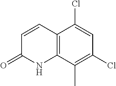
C12=C(C(C)=C(Cl)C=C1Cl)NC(=O)C=C2
